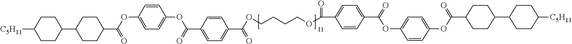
C1CC(C2CCC(C(=O)OC3=CC=C(OC(C4=CC=C(C(OCCCCOC(C5=CC=C(C(OC6=CC=C(OC(=O)C7CCC(C8CCC([C5H11])CC8)CC7)C=C6)=O)C=C5)=O)=O)C=C4)=O)C=C3)CC2)CCC1[C5H11]
